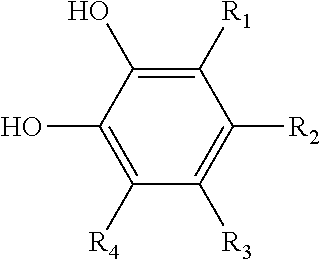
C1([R1])=C(O)C(O)=C([R4])C([R3])=C1[R2]
